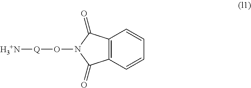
C12=C(C=CC=C1)C(=O)N(O[Q][H3+N])C2=O
